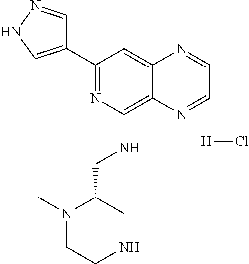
C1(C2=CNN=C2)=NC(NCC2N(C)CCNC2)=C2C(=C1)N=CC=N2.[H]Cl
